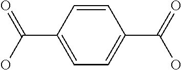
C(C1=CC=C(C(=O)O)C=C1)(O)=O
